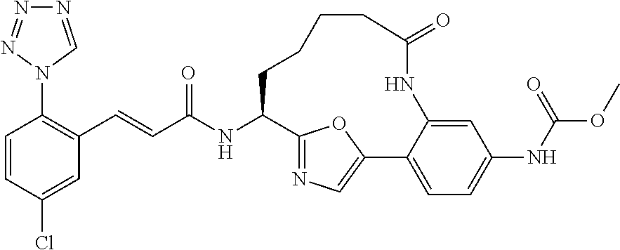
C1=CC(Cl)=CC(C=CC(NC2C3=NC=C(O3)C3=CC=C(NC(OC)=O)C=C3NC(=O)CCCC2)=O)=C1N1C=NN=N1
